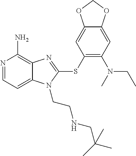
N1=CC=C2C(=C1N)N=C(SC1=C(N(CC)C)C=C3C(=C1)OCO3)N2CCNCC(C)(C)C
